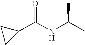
N(C(C)C)C(C1CC1)=O
